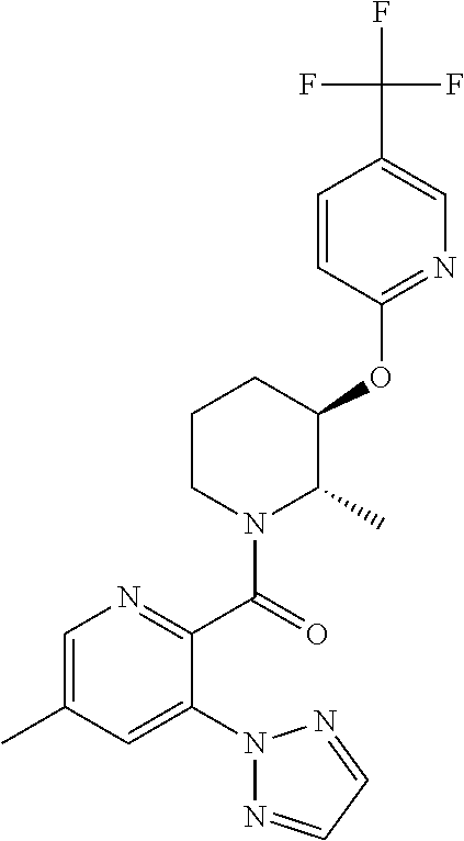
C1=C(C)C=C(N2N=CC=N2)C(C(=O)N2C(C)C(OC3=NC=C(C(F)(F)F)C=C3)CCC2)=N1
